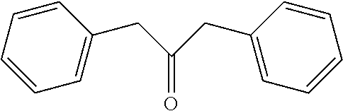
O=C(CC1=CC=CC=C1)CC1=CC=CC=C1
